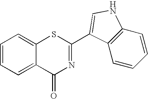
C1=CC=C2C(=C1)SC(C1=CNC3=C1C=CC=C3)=NC2=O
